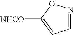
C1=NOC([NHCO])=C1
